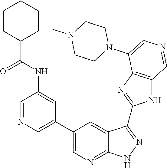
C1=NC=C(C2=CN=C3C(=C2)C(C2=NC4=C(N2)C=NC=C4N2CCN(C)CC2)=NN3)C=C1NC(=O)C1CCCCC1
